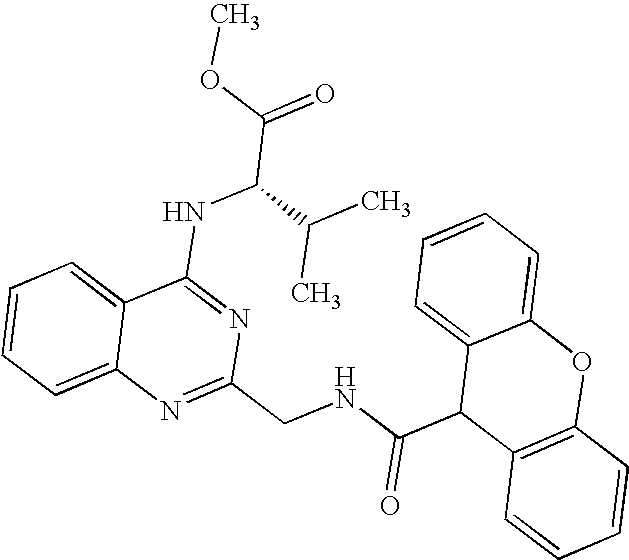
C12=CC=CC=C1N=C(CNC(C1C3=C(OC4=CC=CC=C14)C=CC=C3)=O)N=C2NC(C(=O)OC)C(C)C
